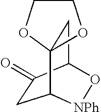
C1C(=O)C2CC3(C1[NPh]O2)OCCO3
